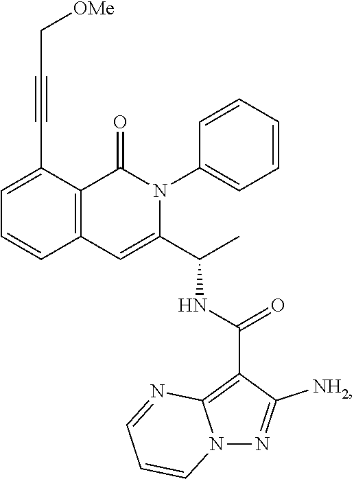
C1=C(C#CC[OMe])C2=C(C=C1)C=C(C(C)NC(=O)C1=C3N(N=C1N)C=CC=N3)N(C1=CC=CC=C1)C2=O
